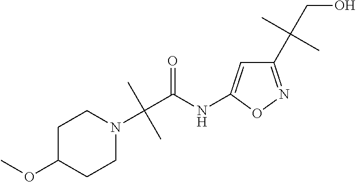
C(C(NC1=CC(C(CO)(C)C)=NO1)=O)(N1CCC(OC)CC1)(C)C
